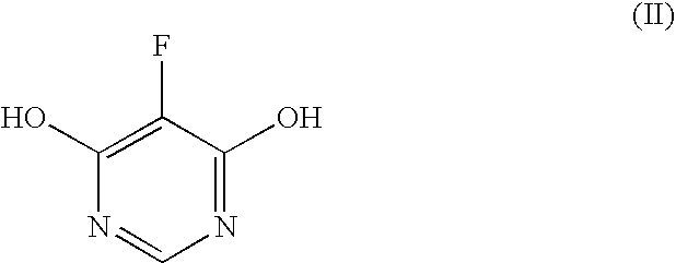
C1(O)=C(F)C(O)=NC=N1
